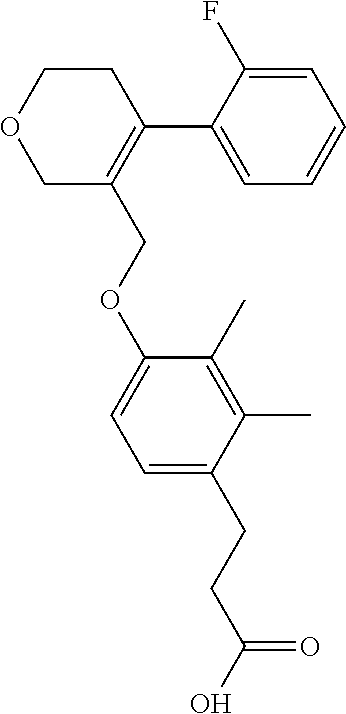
C1=CC=C(C2=C(COC3=CC=C(CCC(=O)O)C(C)=C3C)COCC2)C(F)=C1
